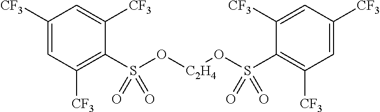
C1([CF3])=CC([CF3])=C(S(O[C2H4]OS(C2=C([CF3])C=C([CF3])C=C2[CF3])(=O)=O)(=O)=O)C([CF3])=C1
